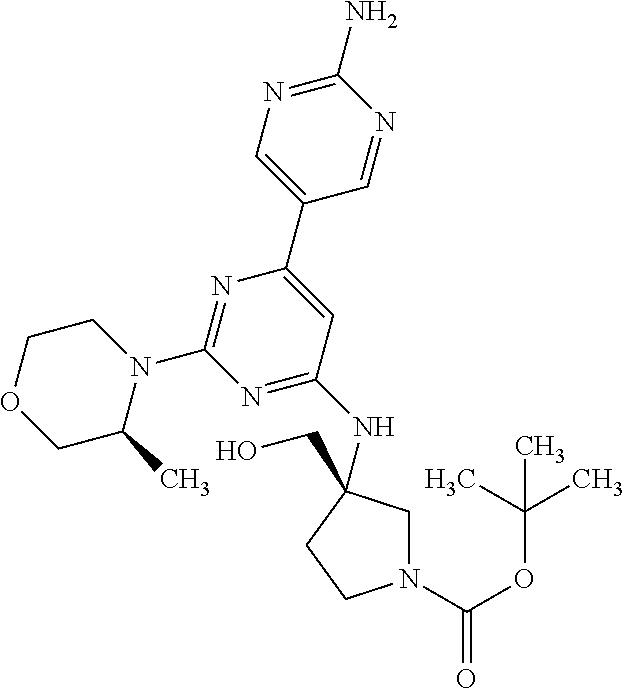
C1(N)=NC=C(C2=CC(NC3(CO)CN(C(OC(C)(C)C)=O)CC3)=NC(N3CCOCC3C)=N2)C=N1
